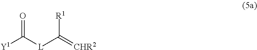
C(=O)([L]C(=[CHR2])[R1])[Y1]
